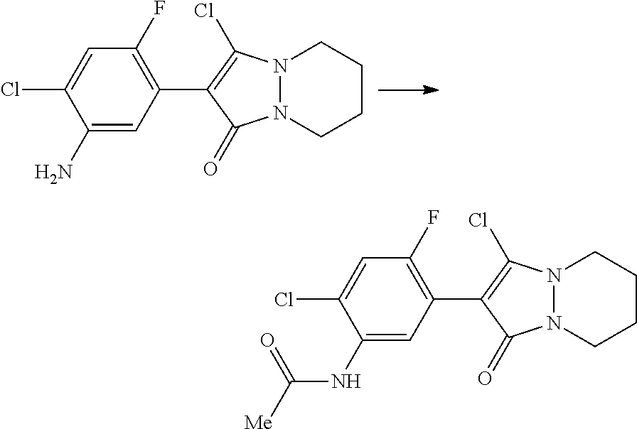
C1(N)=CC(C2=C(Cl)N3N(C2=O)CCCC3)=C(F)C=C1Cl.C1(NC([Me])=O)=CC(C2=C(Cl)N3N(C2=O)CCCC3)=C(F)C=C1Cl
